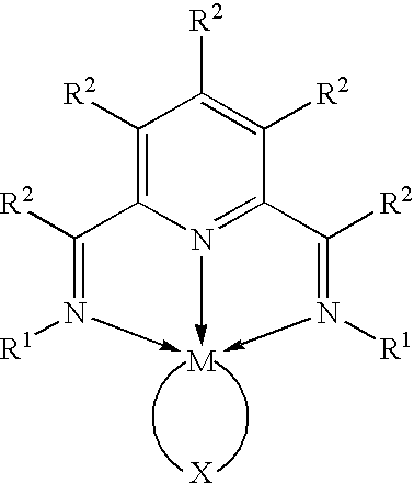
C1([R2])=C2N3->[M](-N([R1])=C2[R2])-N([R1])=C([R2])C=3C([R2])=C1[R2].[X]
